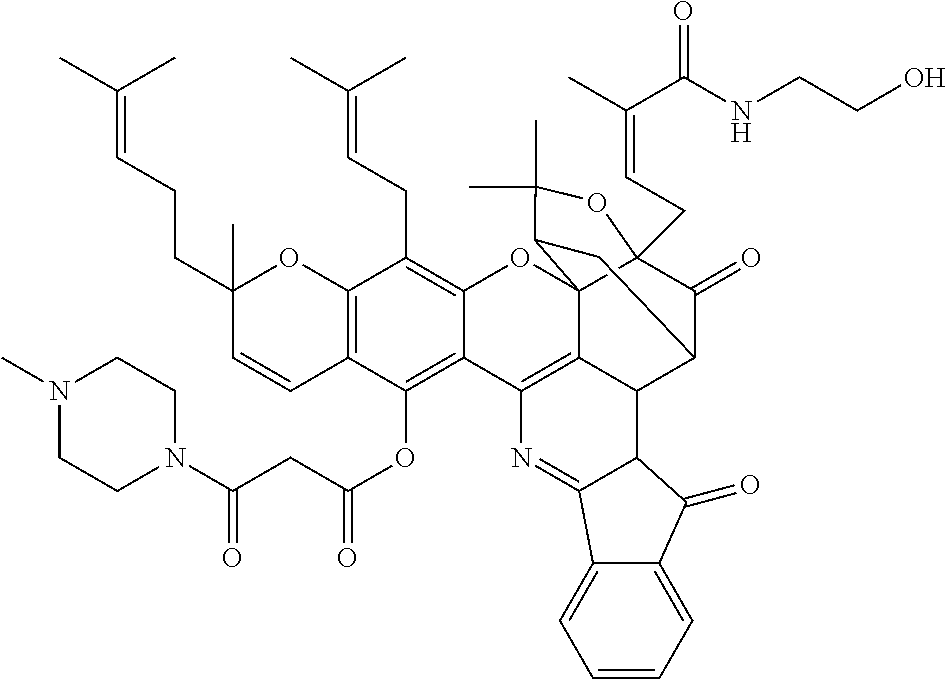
C12=C(C(OC(CC(N3CCN(C)CC3)=O)=O)=C3C(=C1CC=C(C)C)OC14C5=C3N=C3C(C5C5C(=O)C1(CC=C(C(=O)NCCO)C)OC(C)(C)C4C5)C(=O)C1=CC=CC=C31)C=CC(CCC=C(C)C)(C)O2
